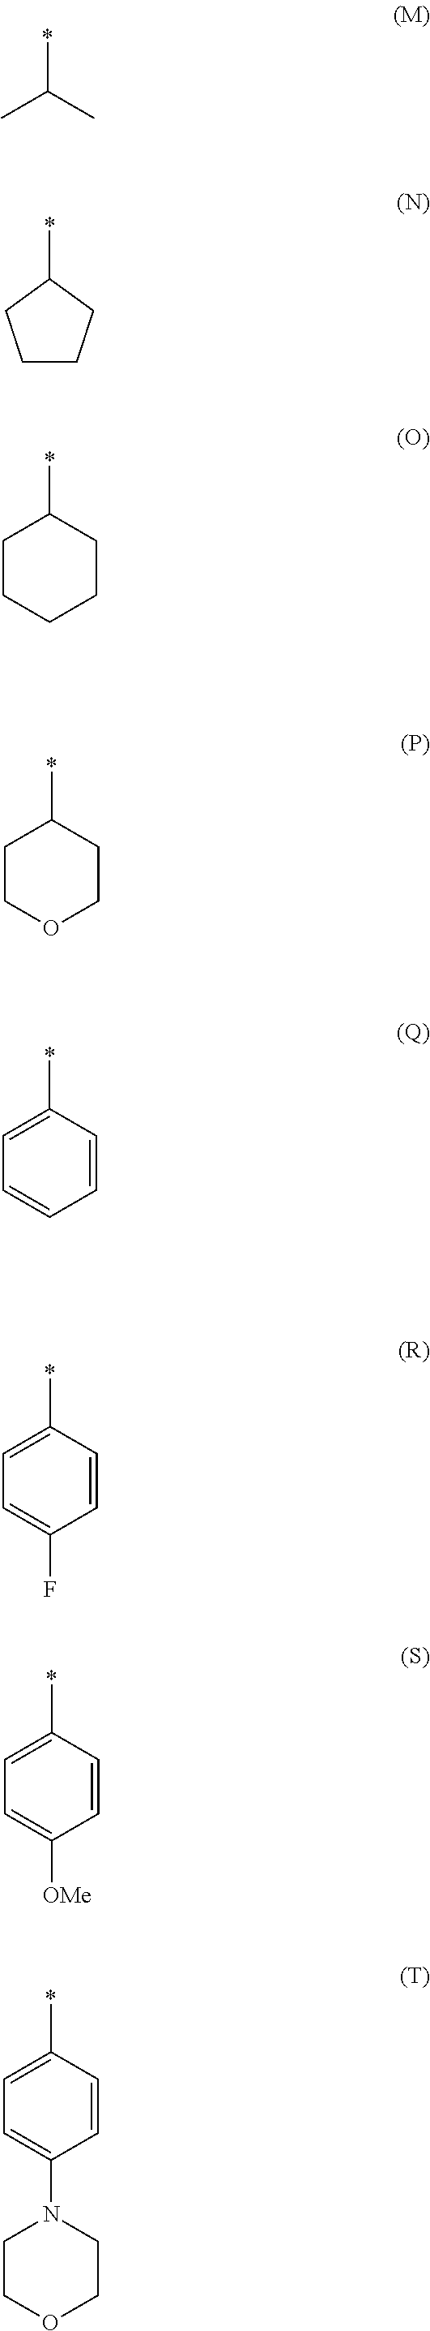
*C(C)C.*C1CCCC1.*C1CCCCC1.*C1CCOCC1.*C1=CC=CC=C1.*C1=CC=C(F)C=C1.*C1=CC=C([OMe])C=C1.*C1=CC=C(N2CCOCC2)C=C1
